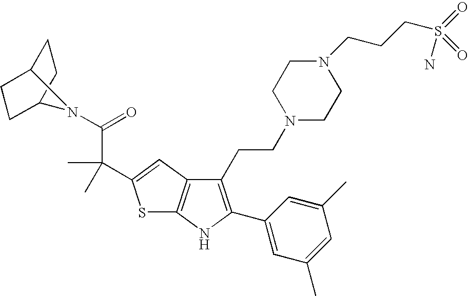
C12=C(C=C(C(C)(C)C(=O)N3C4CCC3CC4)S1)C(CCN1CCN(CCCS(=O)(N)=O)CC1)=C(C1=CC(C)=CC(C)=C1)N2
